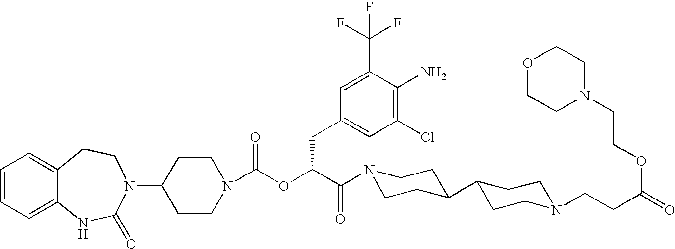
C1=CC=C2C(=C1)CCN(C1CCN(C(OC(C(N3CCC(C4CCN(CCC(=O)OCCN5CCOCC5)CC4)CC3)=O)CC3=CC(Cl)=C(N)C(C(F)(F)F)=C3)=O)CC1)C(=O)N2
